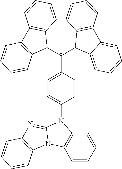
C1(C(C2C3=CC=CC=C3C3=C2C=CC=C3)C2C3=C(C4=C2C=CC=C4)C=CC=C3)=CC=C(N2C3=NC4=C(N3C3=C2C=CC=C3)C=CC=C4)C=C1
